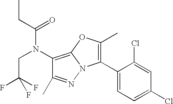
C1(N(C(=O)CC)CC(F)(F)F)=C2N(N=C1C)C(C1=CC=C(Cl)C=C1Cl)=C(C)O2
